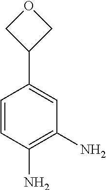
C1=CC(N)=C(N)C=C1C1COC1
